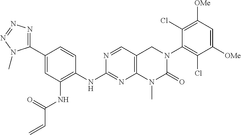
N(C1=NC2=C(C=N1)CN(C1=C(Cl)C([OMe])=CC([OMe])=C1Cl)C(=O)N2C)C1=C(NC(C=C)=O)C=C(C2=NN=NN2C)C=C1
